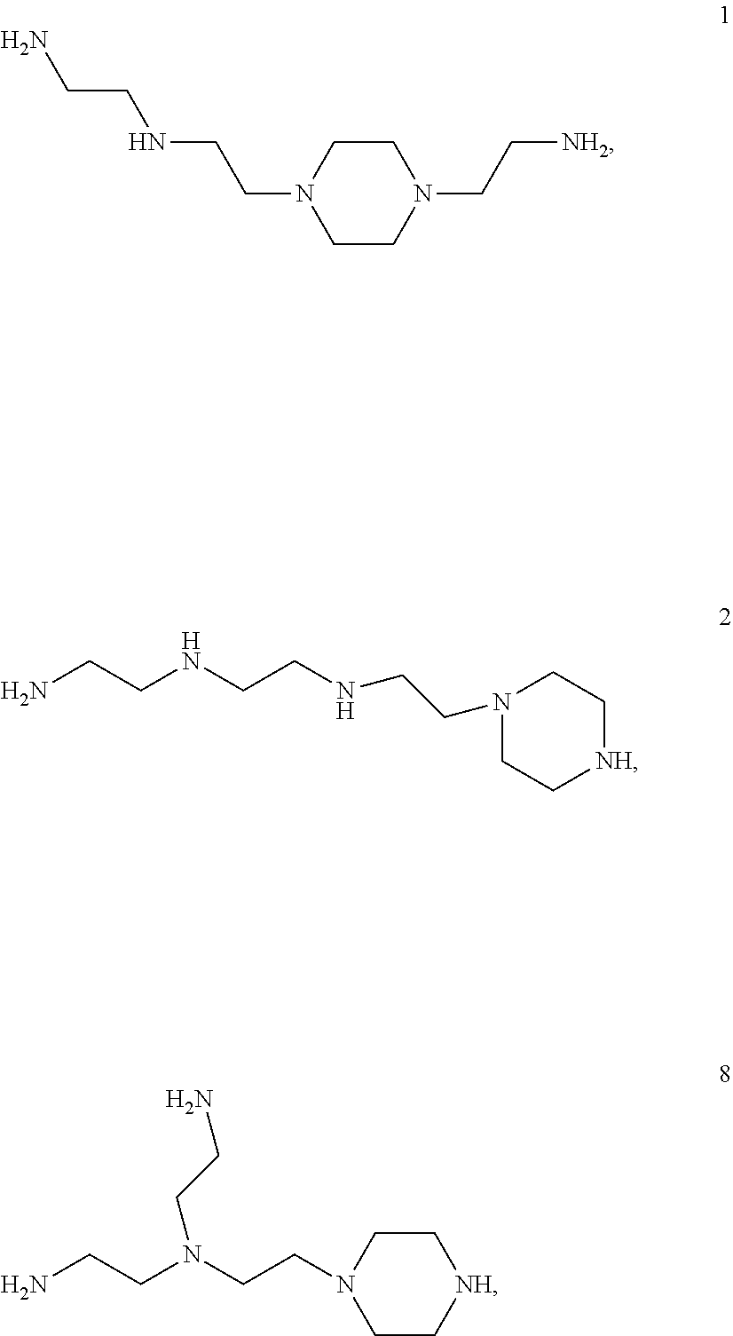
C1CN(CCNCCN)CCN1CC[NH2].NCCNCCNCCN1CC[NH]CC1.C1CN(CCN(CCN)CCN)CC[NH]1
